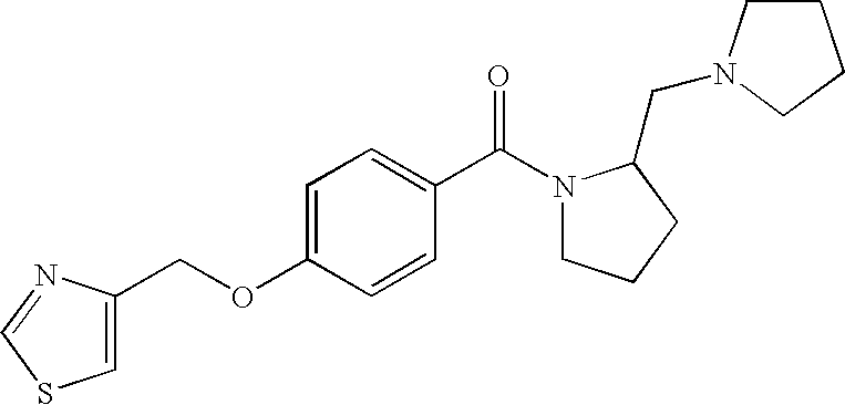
C1=C(OCC2=CSC=N2)C=CC(C(N2CCCC2CN2CCCC2)=O)=C1
